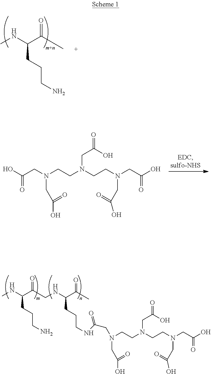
C(N(CCN(CCN(CC(O)=O)CC(O)=O)CC(O)=O)CC(O)=O)C(=O)NCCCC(NCC(C(NC)CCCN)=O)C(C)=O.CNC(C(C)=O)CCCN.C(CN(CCN(CCN(CC(O)=O)CC(O)=O)CC(O)=O)CC(O)=O)(O)=O
